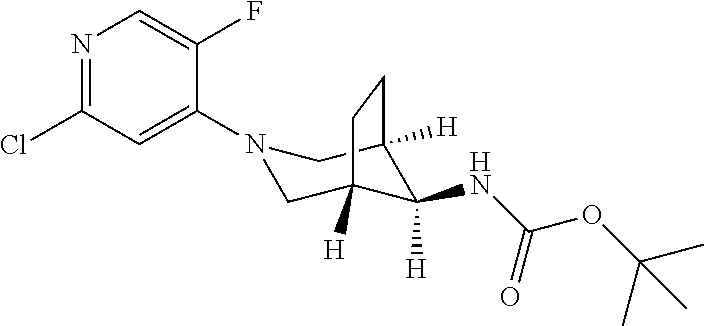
N1=C(Cl)C=C(N2CC3([H])C(NC(OC(C)(C)C)=O)([H])C([H])(C2)CC3)C(F)=C1
